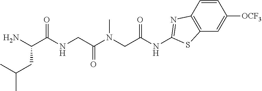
NC(C(NCC(N(CC(NC1=NC2=C(S1)C=C([OCF3])C=C2)=O)C)=O)=O)CC(C)C
